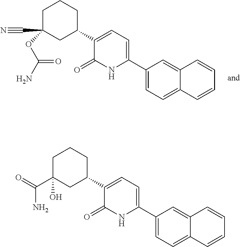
C1(C2=CC=C(C3CCCC(C(=O)N)(O)C3)C(=O)N2)=CC=C2C(=C1)C=CC=C2.C1(C2=CC=C(C3CCCC(C#N)(OC(N)=O)C3)C(=O)N2)=CC=C2C(=C1)C=CC=C2
